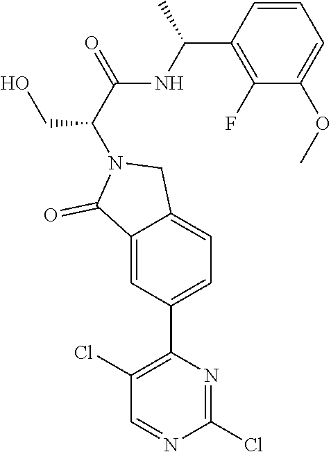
C1(Cl)=NC(C2=CC=C3C(=C2)C(=O)N(C(CO)C(NC(C)C2=C(F)C(OC)=CC=C2)=O)C3)=C(Cl)C=N1
